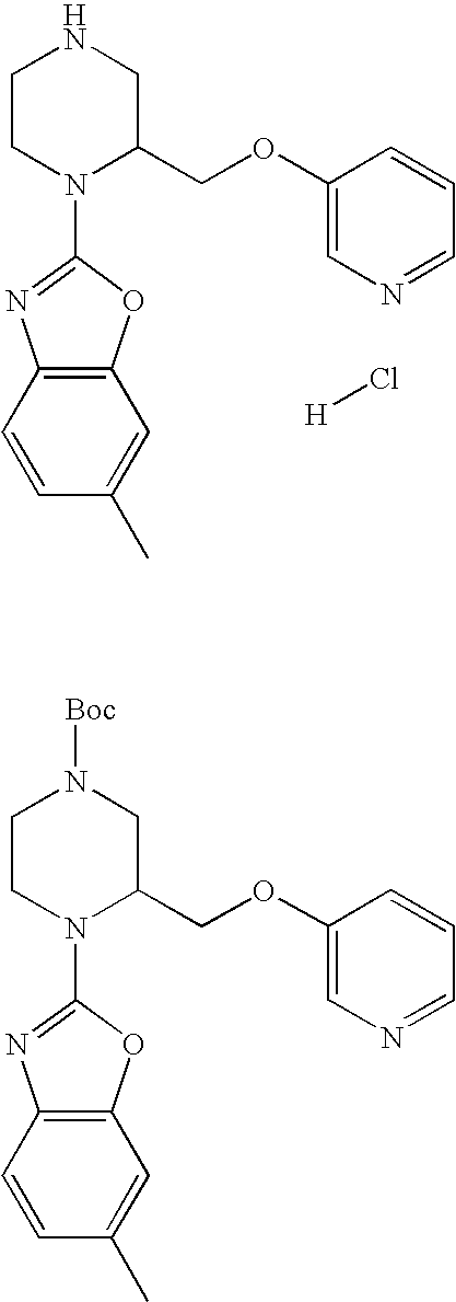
C1CN(C2=NC3=C(O2)C=C(C)C=C3)C(COC2=CN=CC=C2)CN1.[H]Cl.C1CN(C2=NC3=C(O2)C=C(C)C=C3)C(COC2=CN=CC=C2)CN1[Boc]
